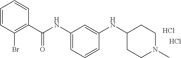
C1=CC(Br)=C(C(NC2=CC=CC(NC3CCN(C)CC3)=C2)=O)C=C1.Cl.Cl
